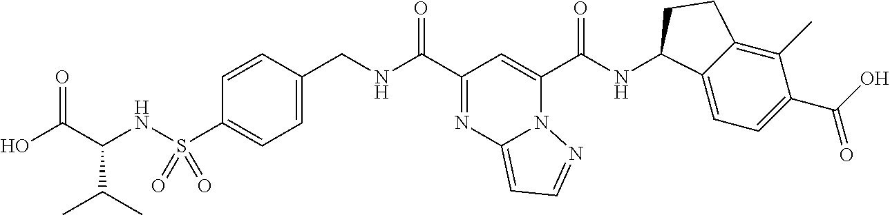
C1=CC(CNC(C2=NC3=CC=NN3C(C(NC3C4=CC=C(C(=O)O)C(C)=C4CC3)=O)=C2)=O)=CC=C1S(NC(C(O)=O)C(C)C)(=O)=O
